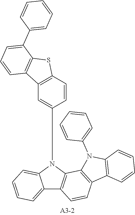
C1(N2C3=CC=CC=C3C3=C2C2=C(C=C3)C3=C(N2C2=CC=CC=C2)C=CC=C3)=CC2=C(C=C1)SC1=C2C=CC=C1C1=CC=CC=C1
